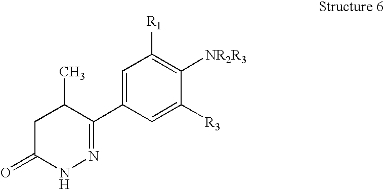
C1(C2=CC([R1])=C([NR2R3])C([R3])=C2)=NNC(=O)CC1C
